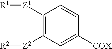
C1([Z1][R1])=C([Z2][R2])C=C([COX])C=C1
